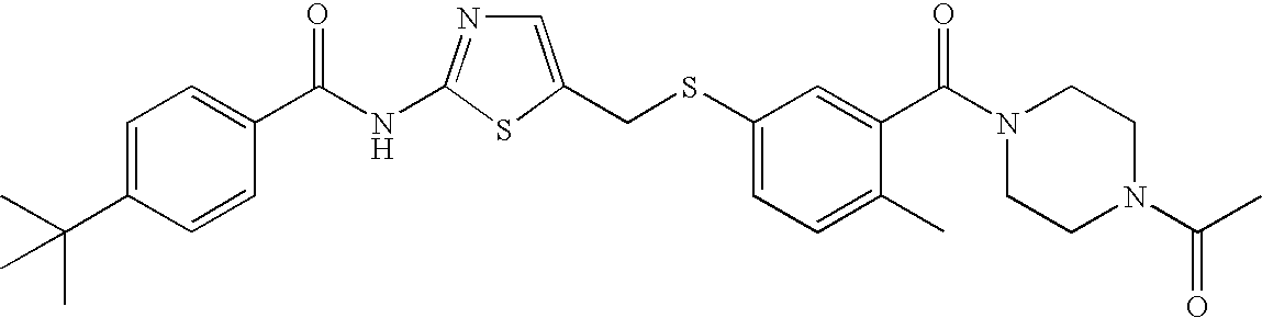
C1=C(CSC2=CC=C(C)C(C(N3CCN(C(=O)C)CC3)=O)=C2)SC(NC(=O)C2=CC=C(C(C)(C)C)C=C2)=N1
